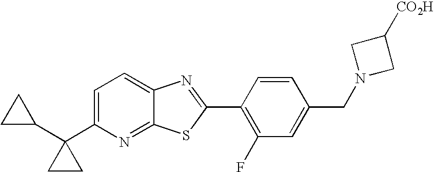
C1(C2(C3=CC=C4C(=N3)SC(C3=C(F)C=C(CN5CC([CO2H])C5)C=C3)=N4)CC2)CC1
